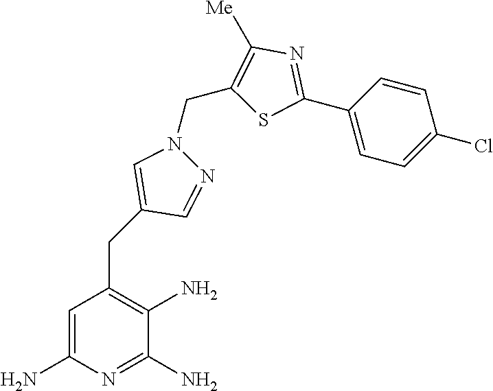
C1=C(N)N=C(N)C(N)=C1CC1=CN(CC2=C([Me])N=C(C3=CC=C(Cl)C=C3)S2)N=C1
